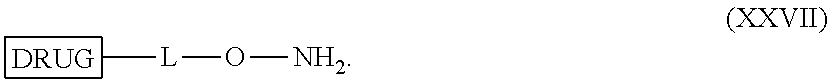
C[L]O[NH2]
